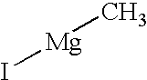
I[Mg]C
